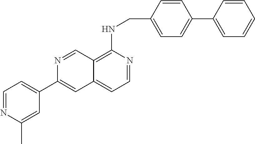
C1=C(C2=CC3=CC=NC(NCC4=CC=C(C5=CC=CC=C5)C=C4)=C3C=N2)C=C(C)N=C1
